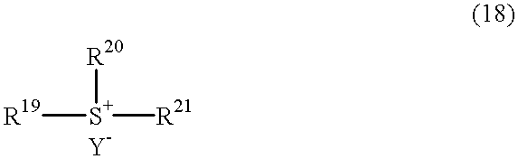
[R19][S+]([R21])[R20].[Y]
